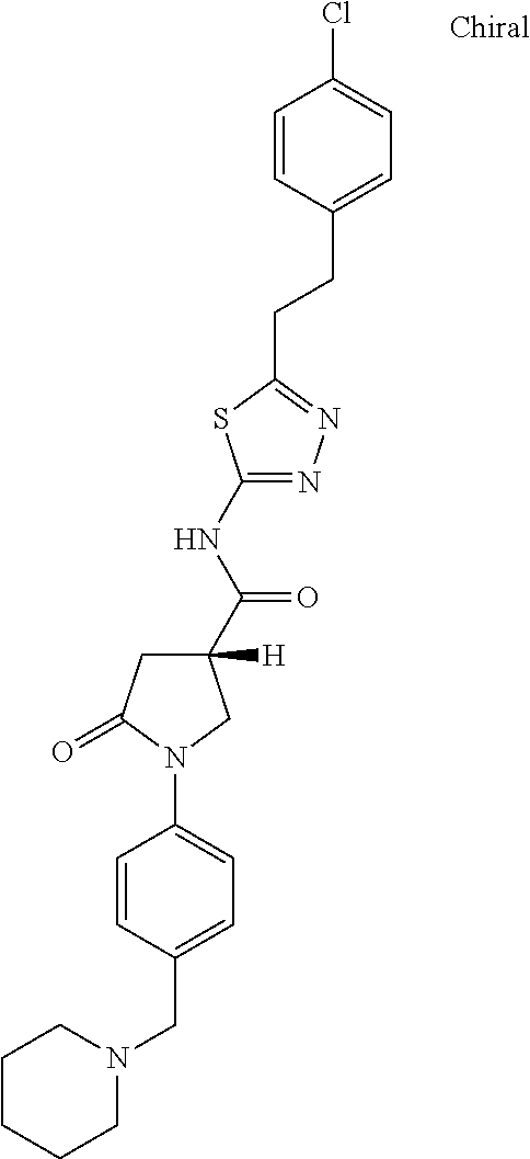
C1CCCN(CC2=CC=C(N3C(=O)CC([H])(C(NC4=NN=C(CCC5=CC=C(Cl)C=C5)S4)=O)C3)C=C2)C1
